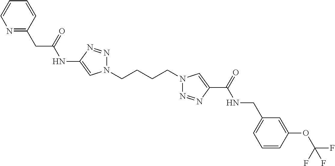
C1(NC(CC2=NC=CC=C2)=O)=CN(CCCCN2N=NC(C(=O)NCC3=CC=CC(OC(F)(F)F)=C3)=C2)N=N1
